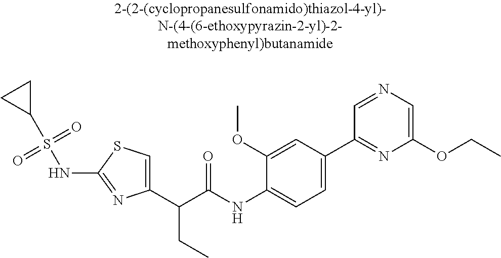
C1(C(C(NC2=CC=C(C3=NC(OCC)=CN=C3)C=C2OC)=O)CC)=CSC(NS(C2CC2)(=O)=O)=N1
